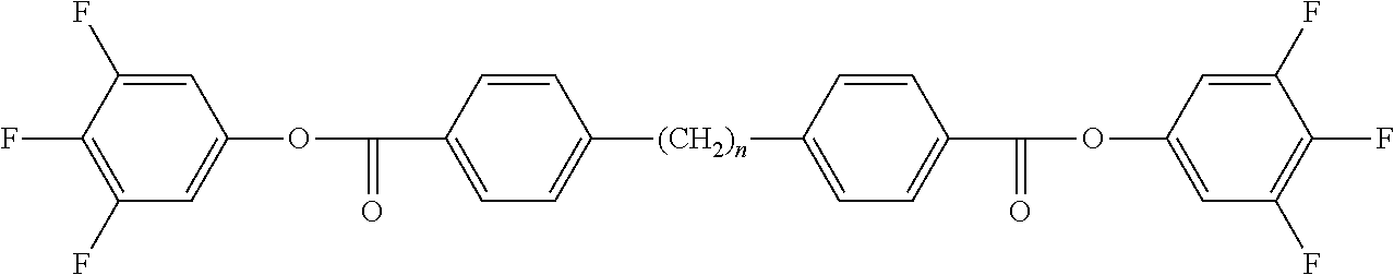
C(C1=CC=C([(CH2)n]C2=CC=C(C(=O)OC3=CC(F)=C(F)C(F)=C3)C=C2)C=C1)(=O)OC1=CC(F)=C(F)C(F)=C1
